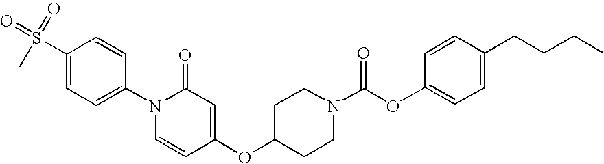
C1=CC(N2C=CC(OC3CCN(C(OC4=CC=C(CCCC)C=C4)=O)CC3)=CC2=O)=CC=C1S(C)(=O)=O
